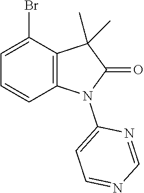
BrC1=CC=CC2=C1C(C)(C)C(=O)N2C1=CC=NC=N1
